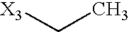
[X3]CC
